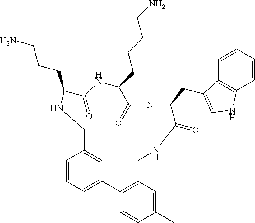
C1=CC=C2C=C1CNC(CCCN)C(=O)NC(CCCCN)C(=O)N(C)C(CC1=CNC3=C1C=CC=C3)C(=O)NCC1=C2C=CC(C)=C1
